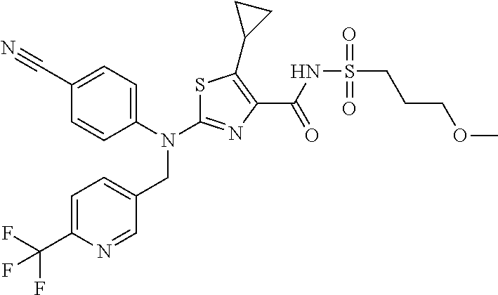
N(C1=NC(C(NS(CCCOC)(=O)=O)=O)=C(C2CC2)S1)(CC1=CC=C(C(F)(F)F)N=C1)C1=CC=C(C#N)C=C1
